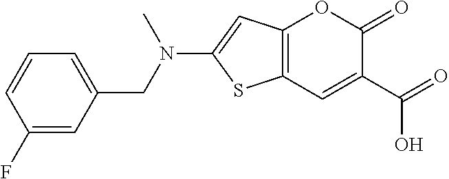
C12=C(C=C(C(O)=O)C(=O)O1)SC(N(CC1=CC=CC(F)=C1)C)=C2
